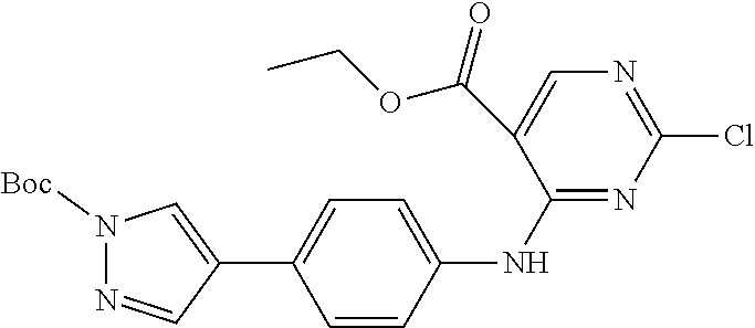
N1=CC(C2=CC=C(NC3=NC(Cl)=NC=C3C(=O)OCC)C=C2)=CN1[Boc]
